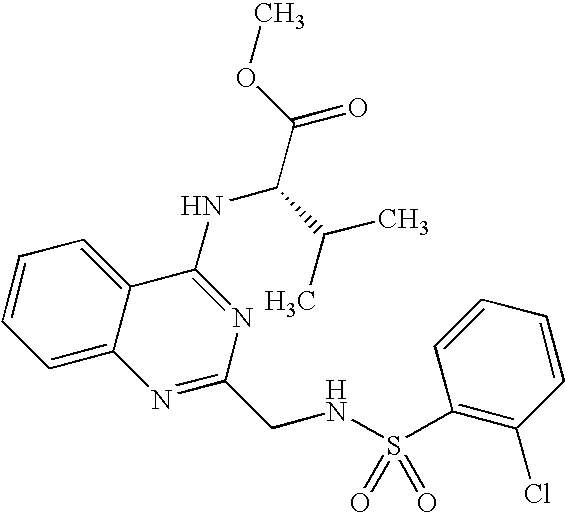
C1=CC=C2C(=C1)C(NC(C(C)C)C(=O)OC)=NC(CNS(=O)(=O)C1=C(Cl)C=CC=C1)=N2
